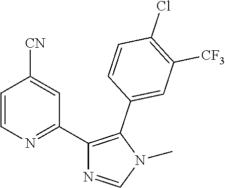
C1=CN=C(C2=C(C3=CC([CF3])=C(Cl)C=C3)N(C)C=N2)C=C1[CN]
